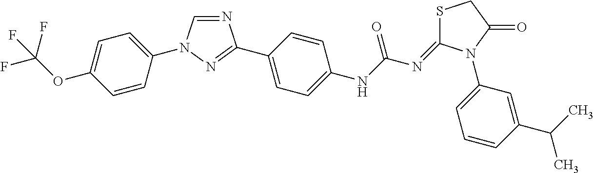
N1=CN(C2=CC=C(OC(F)(F)F)C=C2)N=C1C1=CC=C([N H]C(N=C2SCC(=O)N2C2=CC=CC(C(C)C)=C2)=O)C=C1
